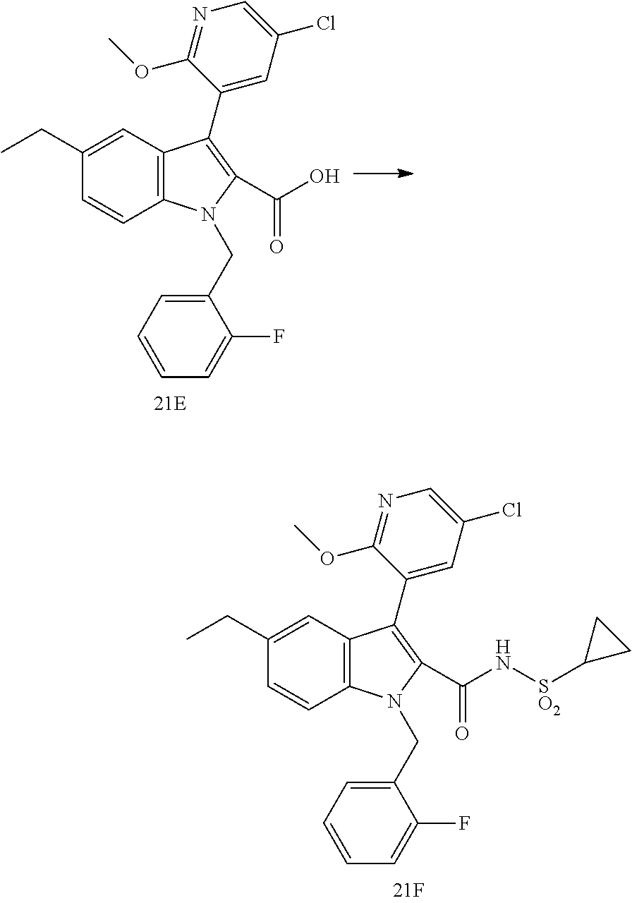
C1(CC)=CC2=C(C=C1)N(CC1=CC=CC=C1F)C(C(N[SO2]C1CC1)=O)=C2C1=CC(Cl)=CN=C1OC.C1(CC)=CC2=C(C=C1)N(CC1=CC=CC=C1F)C(C(O)=O)=C2C1=CC(Cl)=CN=C1OC
